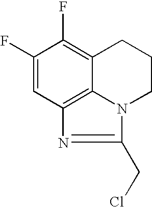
C1(F)=CC2=C3C(=C1F)CCCN3C(CCl)=N2
